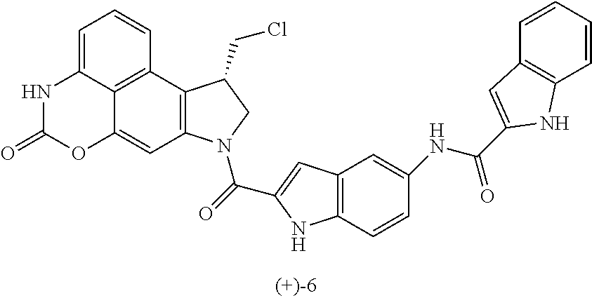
N1C(=O)OC2=CC3=C(C4=C2C1=CC=C4)C(CCl)CN3C(=O)C1=CC2=C(C=CC(NC(=O)C3=CC4=C(C=CC=C4)N3)=C2)N1
